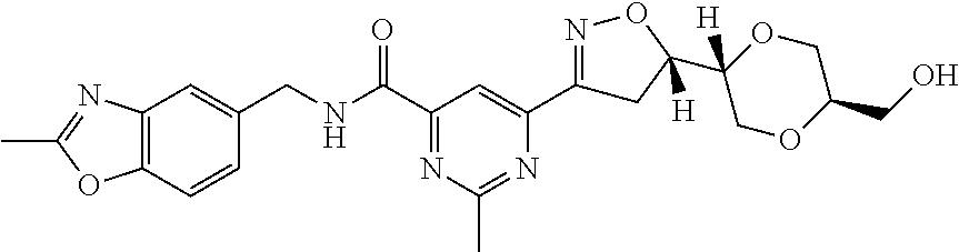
C12=C(C=CC(CNC(C3=NC(C)=NC(C4=NOC(C5([H])OCC(CO)OC5)([H])C4)=C3)=O)=C1)OC(C)=N2
